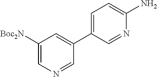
NC1=CC=C(C2=CC([Boc2N])=CN=C2)C=N1
